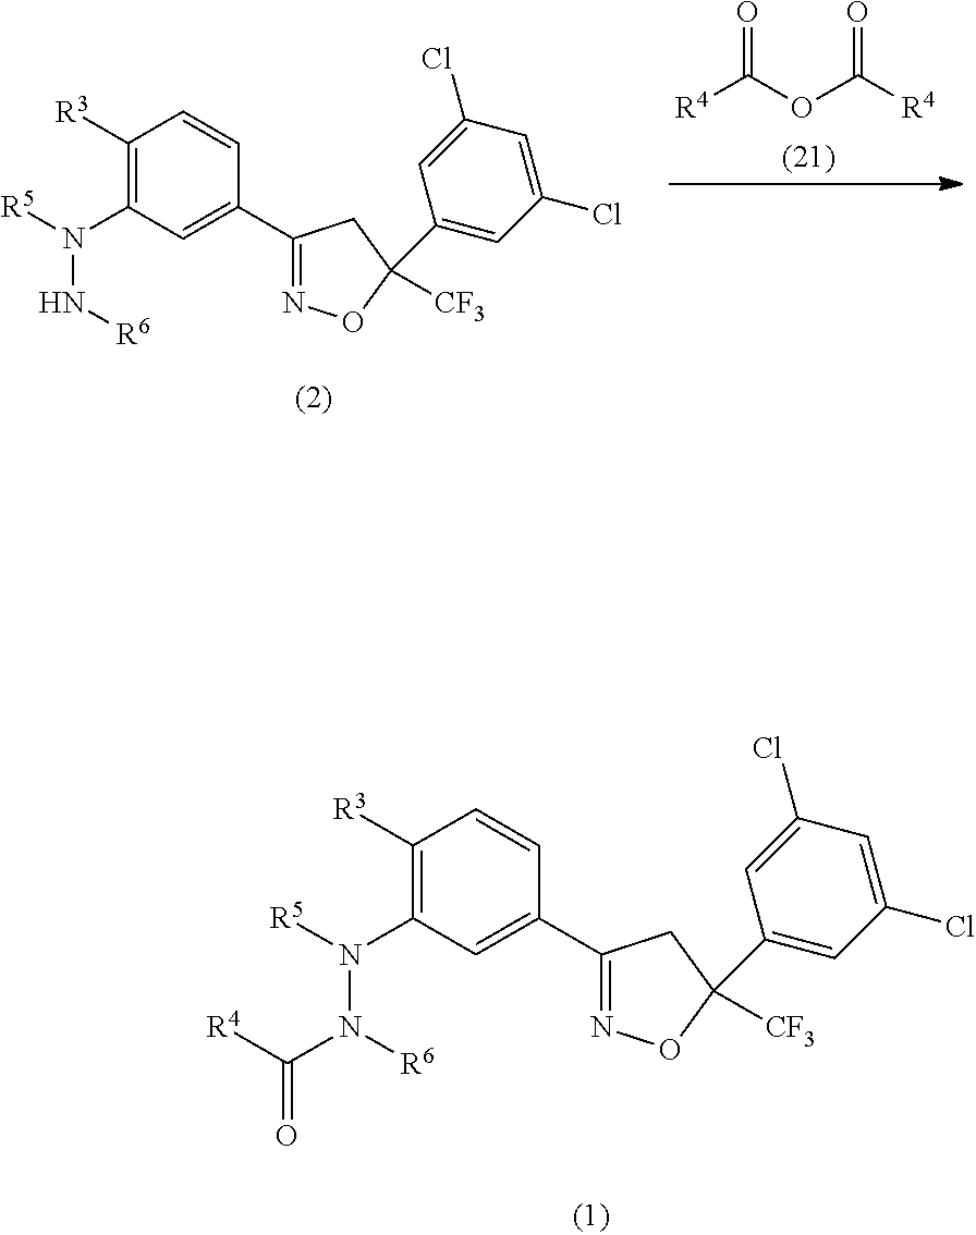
C1([R3])=C(N([R5])N([R6])C([R4])=O)C=C(C2=NOC(C3=CC(Cl)=CC(Cl)=C3)([CF3])C2)C=C1.C1([R3])=C(N([R5])N[R6])C=C(C2=NOC(C3=CC(Cl)=CC(Cl)=C3)([CF3])C2)C=C1.C(OC([R4])=O)([R4])=O
